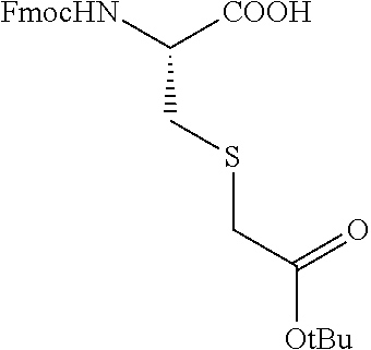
[FmocHN]C([COOH])CSCC([OtBu])=O
